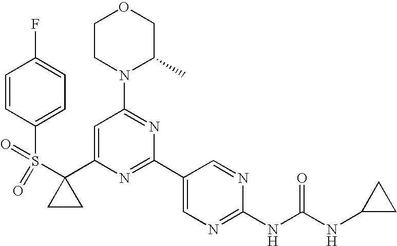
C1(C2(S(C3=CC=C(F)C=C3)(=O)=O)CC2)=CC(N2C(C)COCC2)=NC(C2=CN=C(NC(=O)NC3CC3)N=C2)=N1
